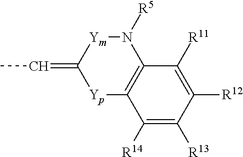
[Yp]1C2=C(N([R5])[Ym]C1=CC)C([R11])=C([R12])C([R13])=C2[R14]
